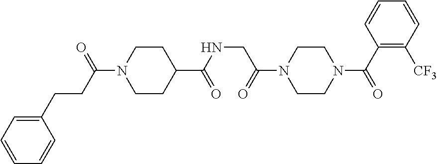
C1(CCC(N2CCC(C(NCC(N3CCN(C(C4=C([CF3])C=CC=C4)=O)CC3)=O)=O)CC2)=O)=CC=CC=C1
